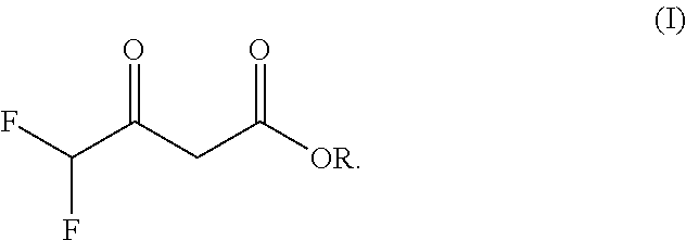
C(C(CC([OR])=O)=O)(F)F
